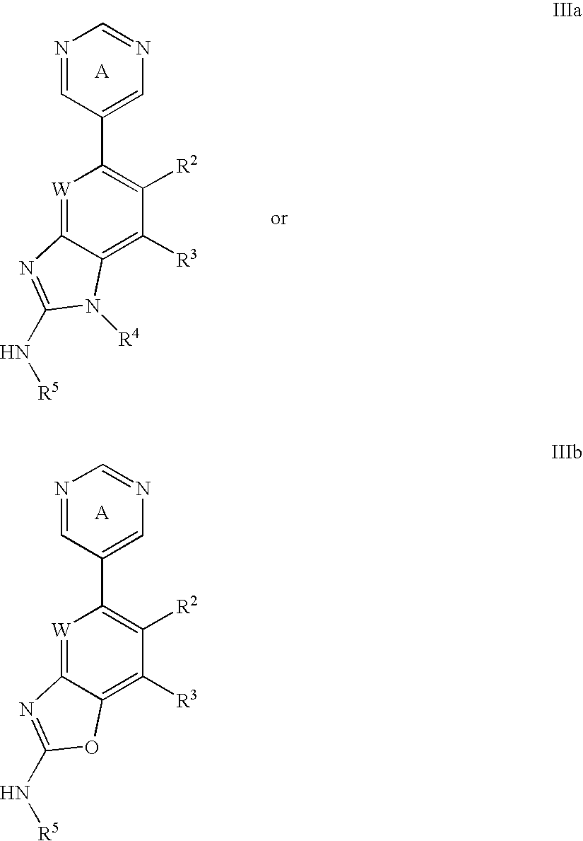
[W]1=C2C(=C([R3])C([R2])=C1C1=CN=CN=C1)N([R4])C(N[R5])=N2.[A].[W]1=C2C(=C([R3])C([R2])=C1C1=CN=CN=C1)OC(N[R5])=N2.[A]
